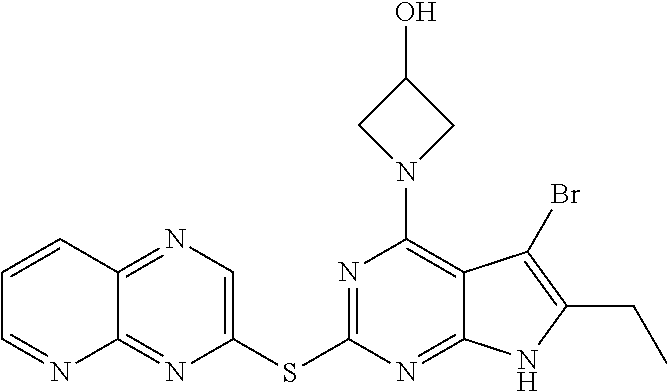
C1(SC2=NC(N3CC(O)C3)=C3C(=N2)NC(CC)=C3Br)=CN=C2C(=N1)N=CC=C2
